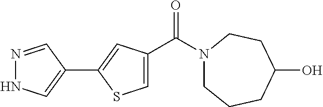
N1(C(C2=CSC(C3=CNN=C3)=C2)=O)CCCC(O)CC1
